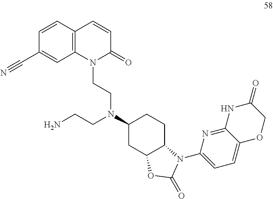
N1(CCN(C2CC3C(CC2)N(C2=CC=C4C(=N2)NC(=O)CO4)C(=O)O3)CCN)C(=O)C=CC2=C1C=C(C#N)C=C2
